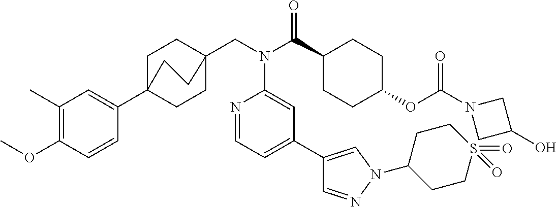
C1(C)=C(OC)C=CC(C23CCC(CN(C(C4CCC(OC(N5CC(O)C5)=O)CC4)=O)C4=CC(C5=CN(C6CCS(=O)(=O)CC6)N=C5)=CC=N4)(CC2)CC3)=C1
